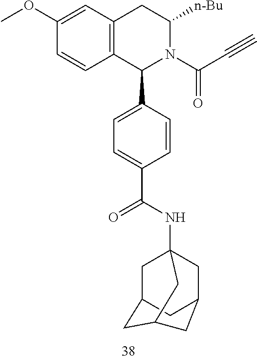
C1(OC)=CC2=C(C=C1)C(C1=CC=C(C(NC34CC5CC(CC(C3)C5)C4)=O)C=C1)N(C(C#C)=O)C([n-Bu])C2
